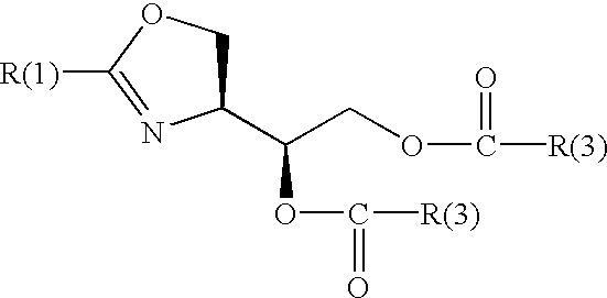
[R(1)]C1=NC(C(OC([R(3)])=O)COC([R(3)])=O)CO1
